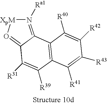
N1([Ra1])=C2C(=O[XpM]1)C([R31])=C([R39])C1=C2C([R40])=C([R42])C([R43])=C1[R41]
